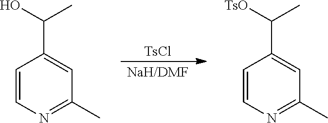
[TsCl].[NaH/DMF].C1=CN=C(C)C=C1C(O)C.C1=CN=C(C)C=C1C([TsO])C
